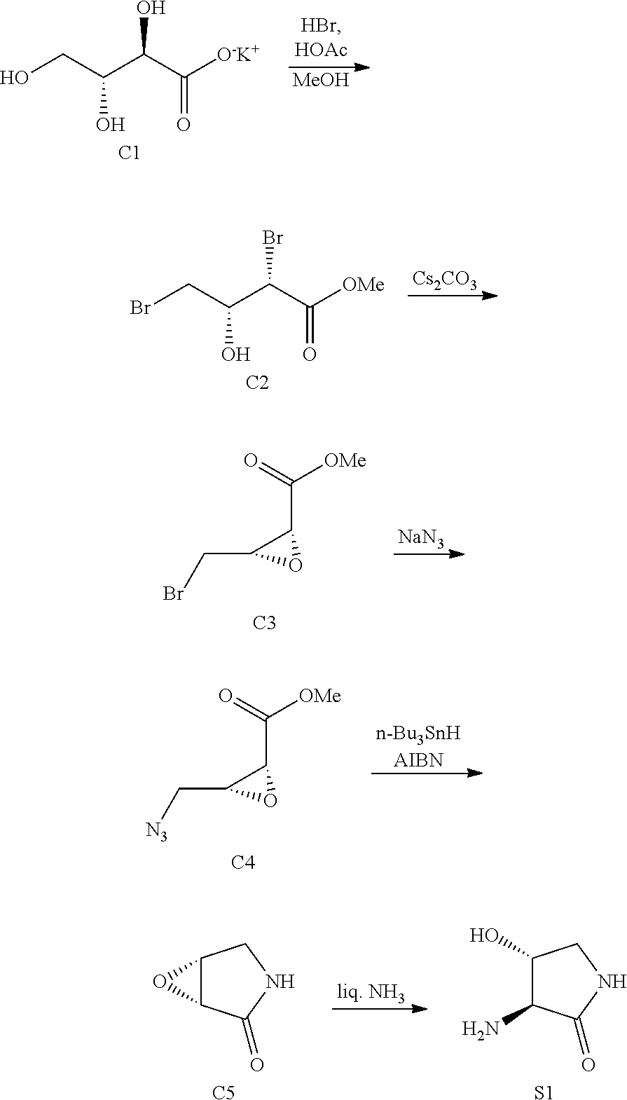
OCC(C(C([O-K+])=O)O)O.[C1].[MeOH].BrCC(C(C([OMe])=O)Br)O.[C2].[Cs2CO3].[NaN3].BrCC1C(C([OMe])=O)O1.[C3].[n-Bu3SnHAIBN].[N3]CC1C(C([OMe])=O)O1.[C4].C12C(C(=O)NC1)O2.[C5].[liq. NH3].C1(O)C(N)C(=O)NC1.[S1]
